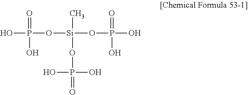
OP(O[Si](OP(=O)(O)O)(C)OP(O)(=O)O)(=O)O
